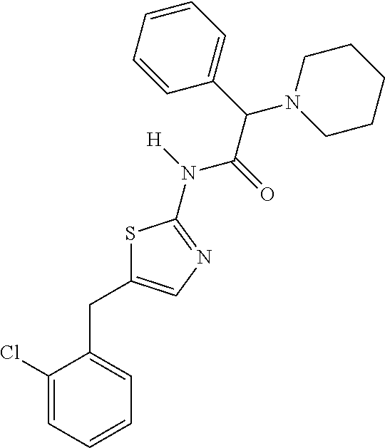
C1(Cl)=CC=CC=C1CC1=CN=C(N(C(C(N2CCCCC2)C2=CC=CC=C2)=O)[H])S1
